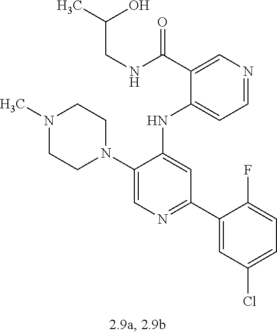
C1(NC2=CC(C3=CC(Cl)=CC=C3F)=NC=C2N2CCN(C)CC2)=CC=NC=C1C(NCC(O)C)=O
